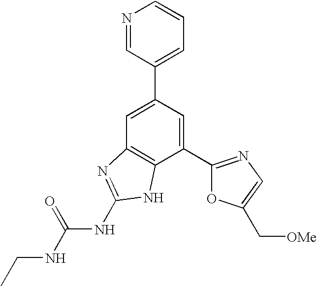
C1=C(C2=CC=CN=C2)C=C(C2=NC=C(C[OMe])O2)C2=C1N=C(NC(NCC)=O)N2
